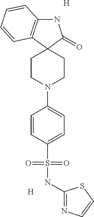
N1C2=C(C3(C1=O)CCN(C1=CC=C(S(NC4=NC=CS4)(=O)=O)C=C1)CC3)C=CC=C2.[H].[H]
